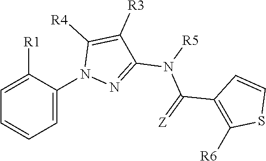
C1(C(=[Z])N([R5])C2=NN(C3=CC=CC=C3[R1])C([R4])=C2[R3])=C([R6])SC=C1
